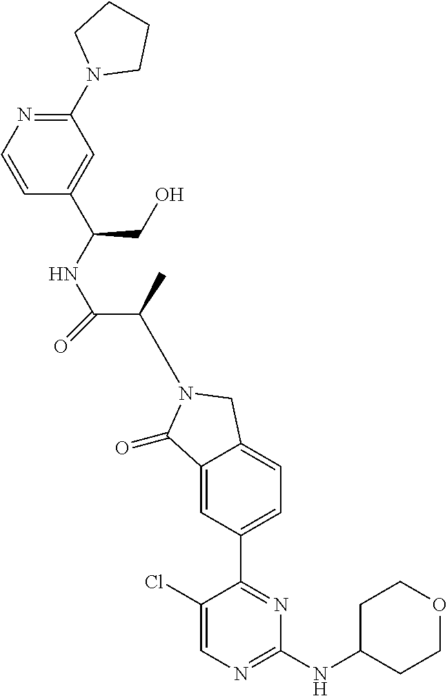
C1(=O)C2=CC(C3=NC(NC4CCOCC4)=NC=C3Cl)=CC=C2CN1CC(C(NC(C1=CC(N2CCCC2)=NC=C1)CO)=O)C
